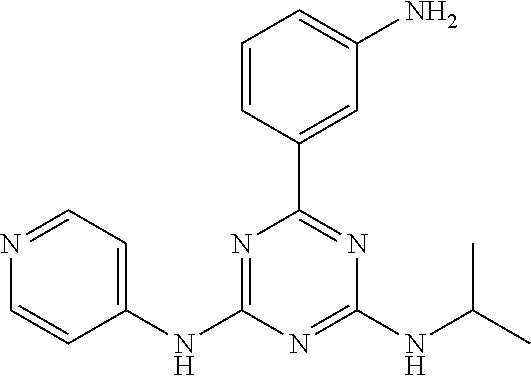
C1=CC(C2=NC(NC(C)C)=NC(NC3=CC=NC=C3)=N2)=CC(N)=C1
